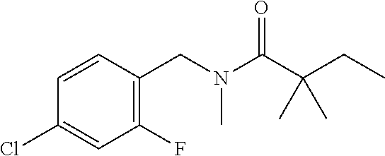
C1=CC(CN(C(C(CC)(C)C)=O)C)=C(F)C=C1Cl
